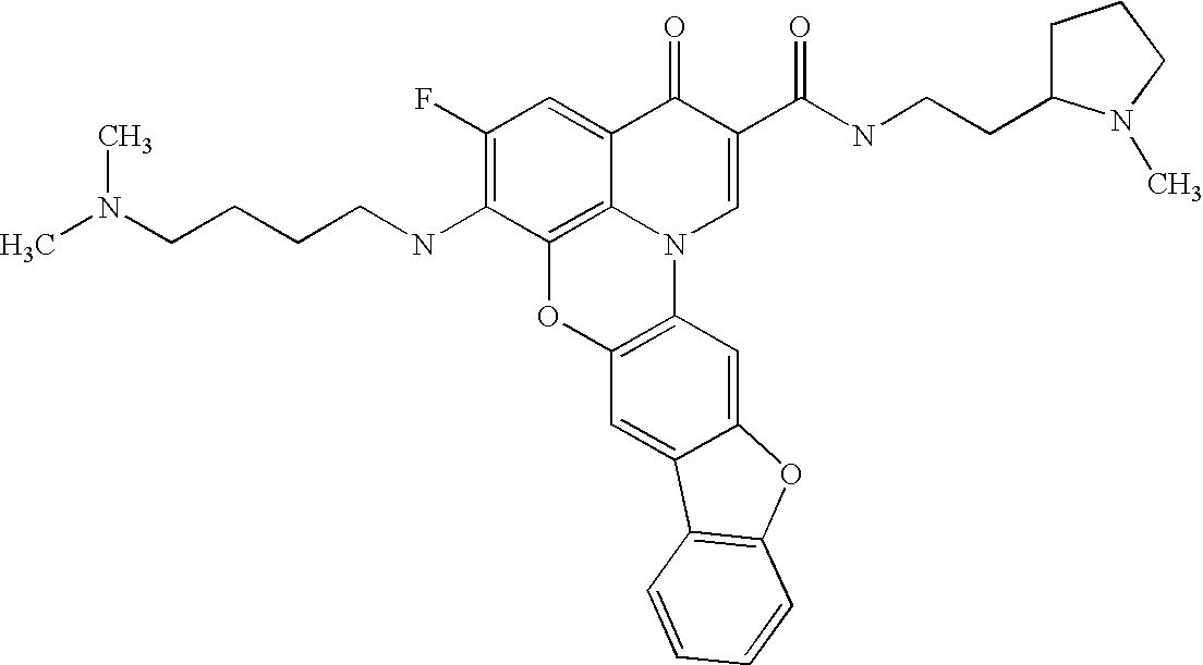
C1(F)=C(NCCCCN(C)C)C2=C3C(=C1)C(=O)C(C(=O)NCCC1CCCN1C)=CN3C1=C(O2)C=C2C(=C1)OC1=C2C=CC=C1
